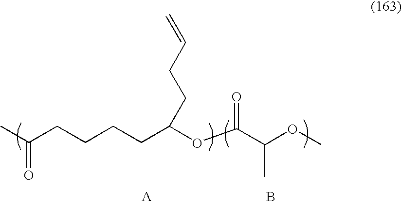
C(CCCCC(OC(C(OC)C)=O)CCC=C)(C)=O.B
